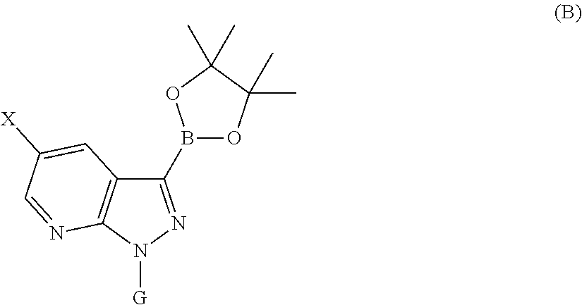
C1(B2OC(C)(C)C(C)(C)O2)=NN([G])C2=C1C=C([X])C=N2
